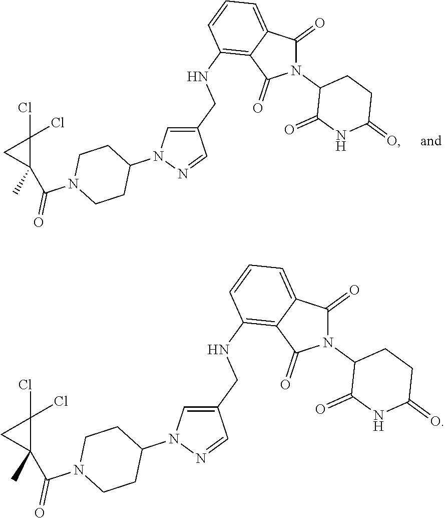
C1=CC=C2C(=O)N(C3CCC(=O)NC3=O)C(=O)C2=C1NCC1=CN(C2CCN(C(=O)C3(C)C(Cl)(Cl)C3)CC2)N=C1.C1=CC=C2C(=O)N(C3CCC(=O)NC3=O)C(=O)C2=C1NCC1=CN(C2CCN(C(=O)C3(C)C(Cl)(Cl)C3)CC2)N=C1
